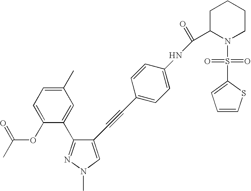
C1(OC(C)=O)=CC=C(C)C=C1C1=NN(C)C=C1C#CC1=CC=C(NC(C2N(S(=O)(=O)C3=CC=CS3)CCCC2)=O)C=C1
